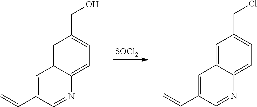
[SOCl2].OCC1=CC=C2C(=C1)C=C(C=C)C=N2.ClCC1=CC=C2C(=C1)C=C(C=C)C=N2
